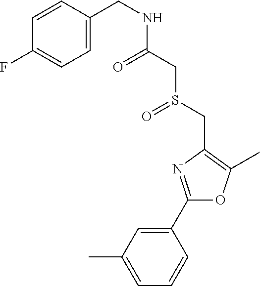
C1=C(C)C=C(C2=NC(CS(=O)CC(=O)NCC3=CC=C(F)C=C3)=C(C)O2)C=C1
